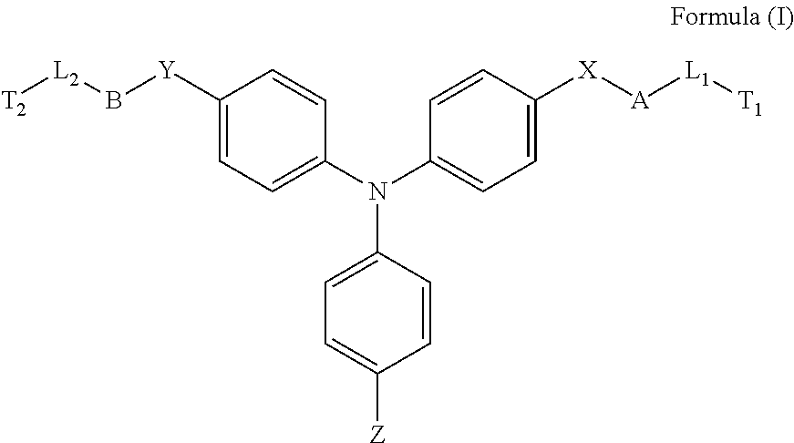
C1([Y]B[L2][T2])=CC=C(N(C2=CC=C([X][A][L1][T1])C=C2)C2=CC=C([Z])C=C2)C=C1
